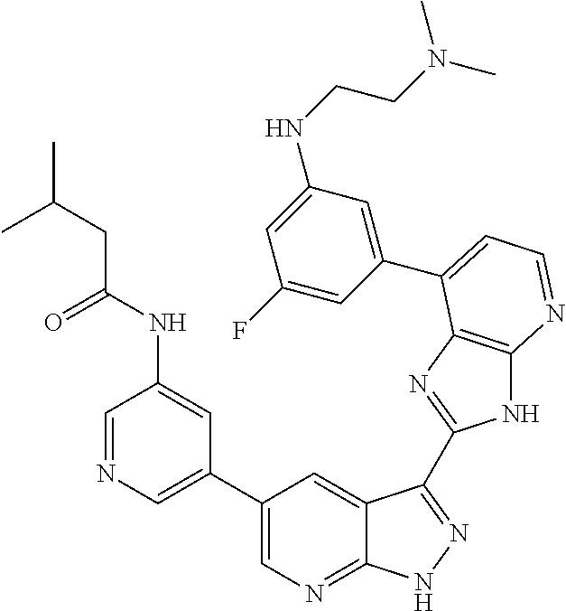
C1=NC=C(C2=CN=C3C(=C2)C(C2=NC4=C(N2)N=CC=C4C2=CC(NCCN(C)C)=CC(F)=C2)=NN3)C=C1NC(CC(C)C)=O
